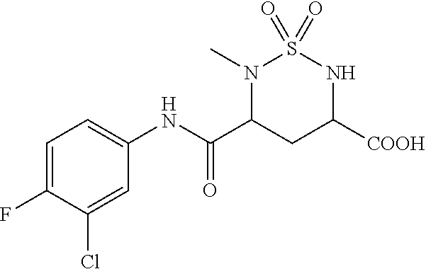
C1=C(F)C(Cl)=CC(NC(=O)C2N(C)S(=O)(=O)NC([COOH])C2)=C1
